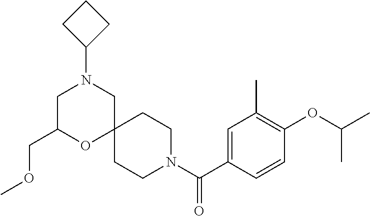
N1(C(C2=CC(C)=C(OC(C)C)C=C2)=O)CCC2(CC1)CN(C1CCC1)CC(COC)O2
